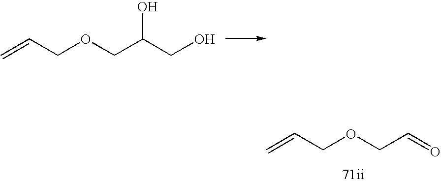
C=CCOCC(CO)O.C=CCOCC=O
